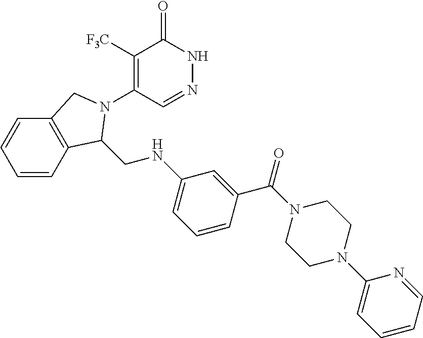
C1([F3C])=C(N2C(CNC3=CC=CC(C(=O)N4CCN(C5=CC=CC=N5)CC4)=C3)C3=C(C=CC=C3)C2)C=NNC1=O
